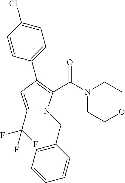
C1(C(F)(F)F)=CC(C2=CC=C(Cl)C=C2)=C(C(N2CCOCC2)=O)N1CC1=CC=CC=C1
